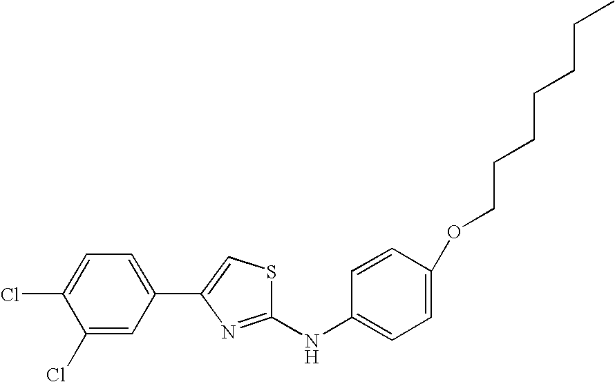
C1=C(OCCCCCCC)C=CC(NC2=NC(C3=CC=C(Cl)C(Cl)=C3)=CS2)=C1
